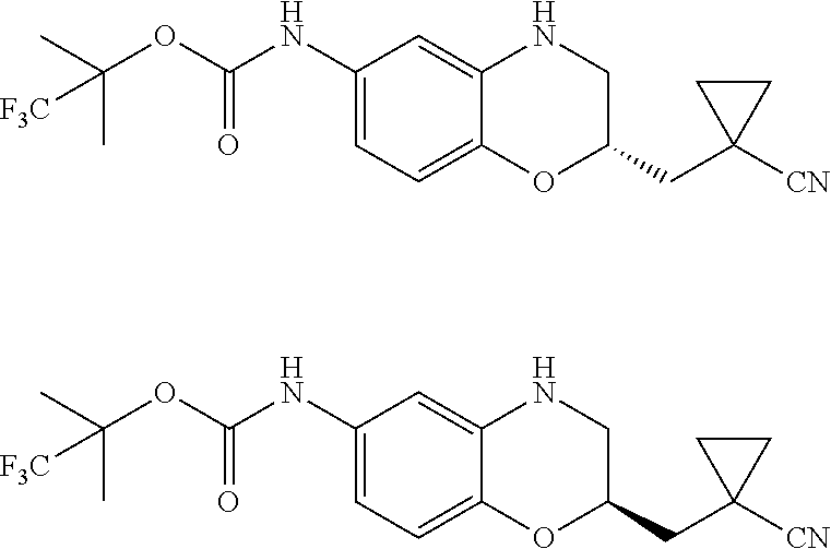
C1(NC(OC(C)(C)[F3C])=O)=CC=C2C(=C1)NCC(CC1([CN])CC1)O2.C1(NC(OC(C)(C)[F3C])=O)=CC=C2C(=C1)NCC(CC1([CN])CC1)O2
